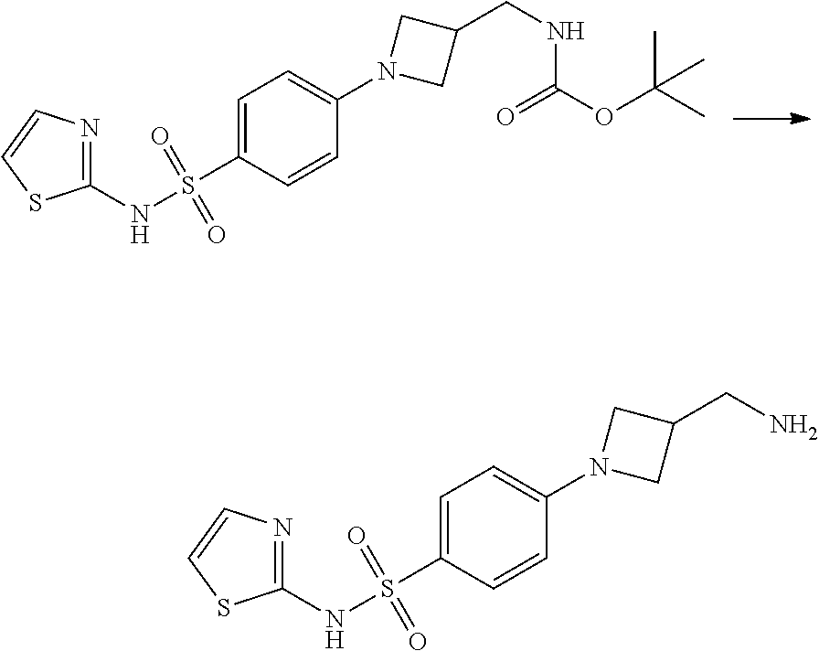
N(S(=O)(=O)C1=CC=C(N2CC(CNC(OC(C)(C)C)=O)C2)C=C1)C1=NC=CS1.N(S(=O)(=O)C1=CC=C(N2CC(CN)C2)C=C1)C1=NC=CS1
